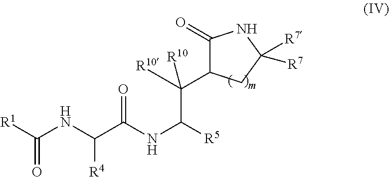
[R1]C(NC(C(NC([R5])C(C1C(=O)NC([R7])([R7])C1)([R10])[R10])=O)[R4])=O
